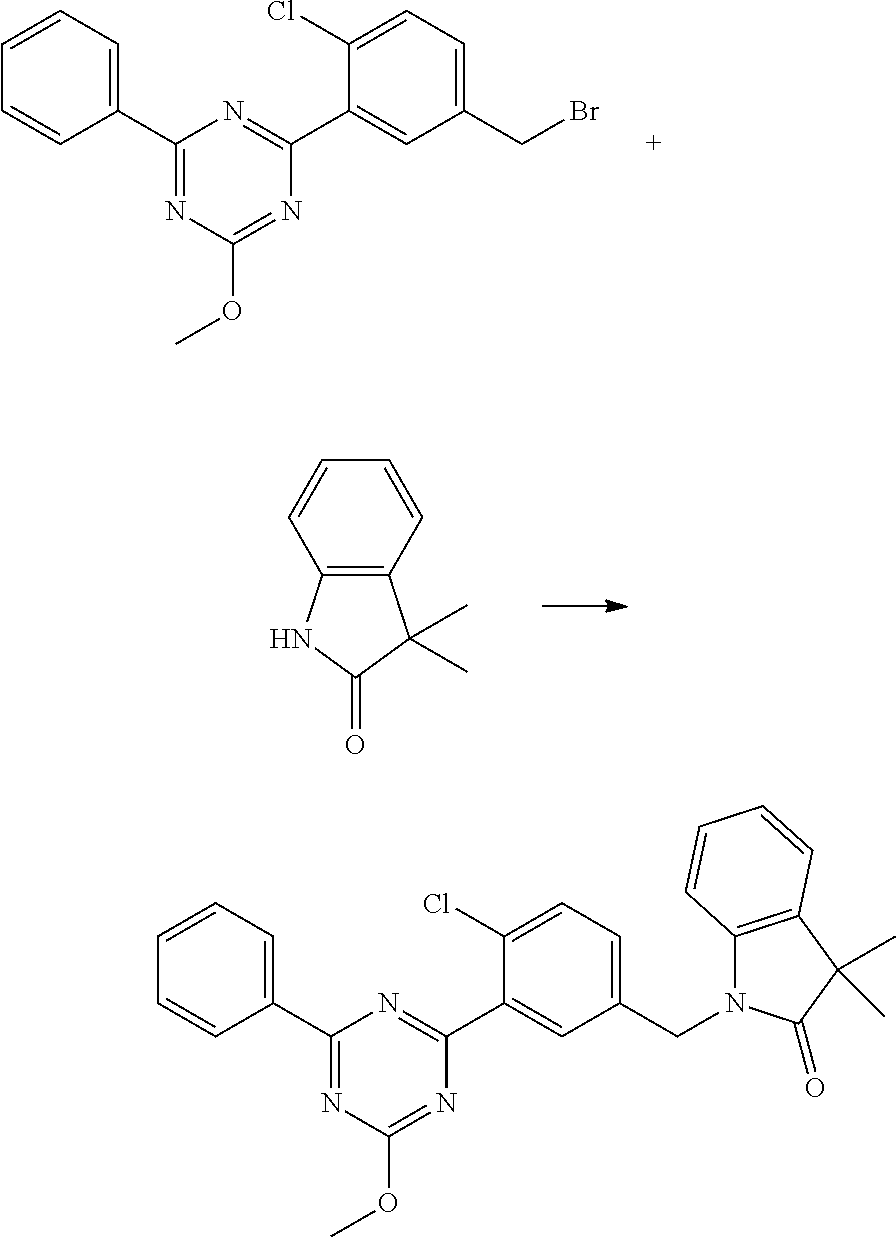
COC1=NC(C2=CC(CBr)=CC=C2Cl)=NC(C2=CC=CC=C2)=N1.C12=C(C=CC=C1)C(C)(C)C(=O)N2.COC1=NC(C2=CC(CN3C4=C(C(C)(C)C3=O)C=CC=C4)=CC=C2Cl)=NC(C2=CC=CC=C2)=N1
